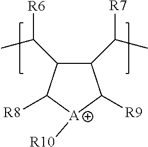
C1(C([R7])C)C(C(C)[R6])C([R8])[A]([R10])C1[R9]
